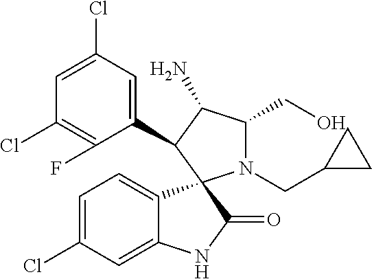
C1(Cl)=C(F)C(C2C(N)C(CO)N(CC3CC3)C23C2=CC=C(Cl)C=C2NC3=O)=CC(Cl)=C1
